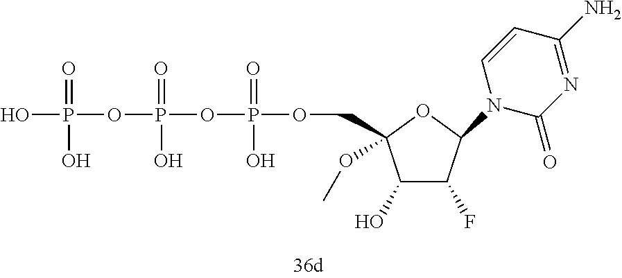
OP(=O)(O)OP(=O)(O)OP(=O)(O)OCC1(OC)C(O)C(F)C(N2C(=O)N=C(N)C=C2)O1
